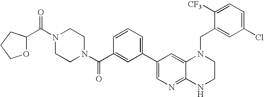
C1(C2=CC=CC(C(N3CCN(C(=O)C4OCCC4)CC3)=O)=C2)=CN=C2C(=C1)N(CC1=CC(Cl)=CC=C1[CF3])CCN2
